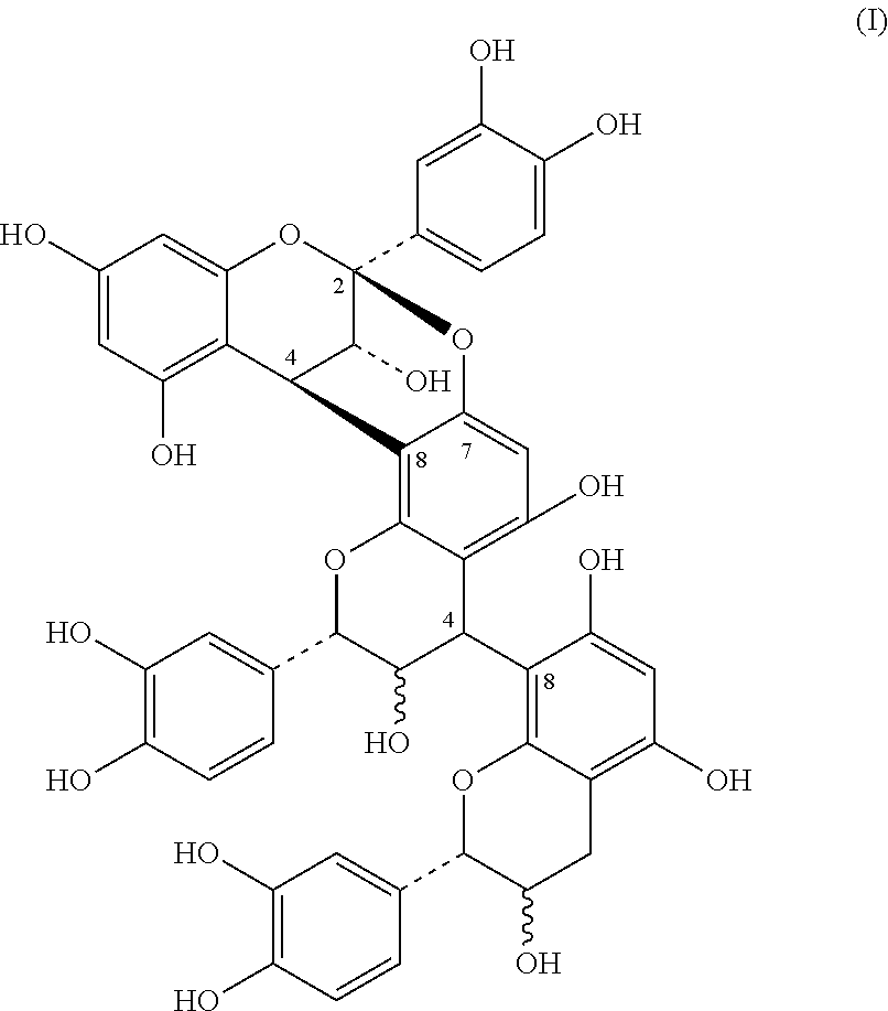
C1(O)=CC(O)=C2C(=C1)OC1(C3=CC=C(O)C(O)=C3)C(O)C2C2=C3C(=C(O)C=C2O1)C(C1=C2C(=C(O)C=C1O)CC(O)C(C1=CC(O)=C(O)C=C1)O2)C(O)C(C1=CC(O)=C(O)C=C1)O3
